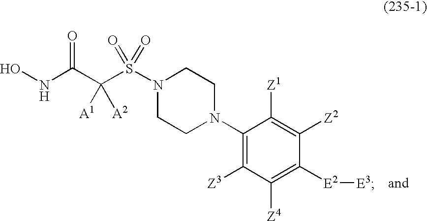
C(C(NO)=O)(S(N1CCN(C2=C([Z3])C([Z4])=C([E2][E3])C([Z2])=C2[Z1])CC1)(=O)=O)([A1])[A2]
